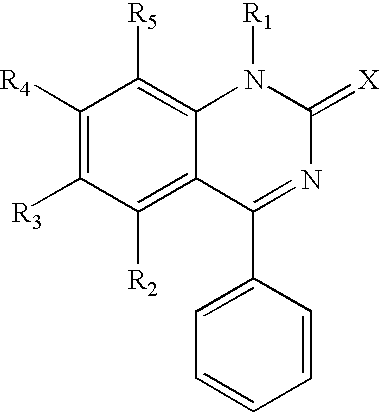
C1([R4])=C([R3])C([R2])=C2C(=C1[R5])N([R1])C(=[X])N=C2C1=CC=CC=C1
